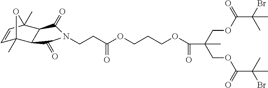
C1=CC2(C)C3C(C1(C)O2)C(=O)N(CCC(OCCCOC(C(COC(C(Br)(C)C)=O)(COC(C(C)(Br)C)=O)C)=O)=O)C3=O
